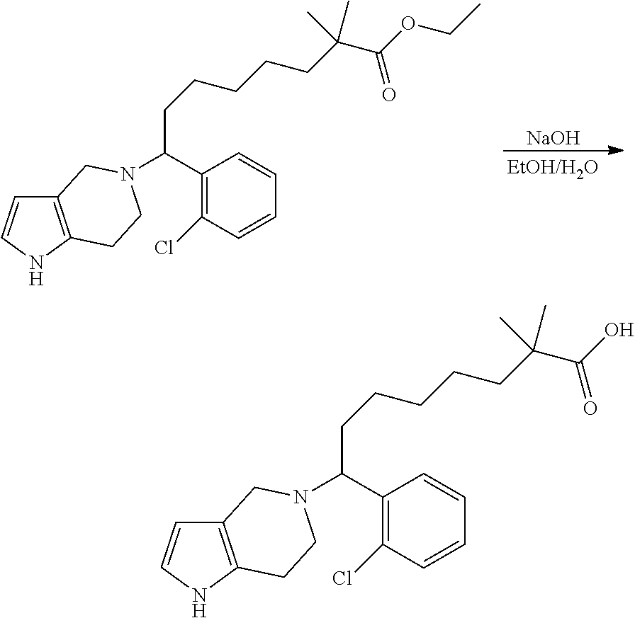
[NaOH].C12=C(NC=C1)CCN(C(CCCCCC(C(=O)OCC)(C)C)C1=C(Cl)C=CC=C1)C2.C12=C(NC=C1)CCN(C(CCCCCC(C(=O)O)(C)C)C1=C(Cl)C=CC=C1)C2
